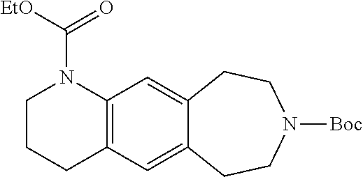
[EtO]C(N1CCCC2=C1C=C1C(=C2)CCN([Boc])CC1)=O
